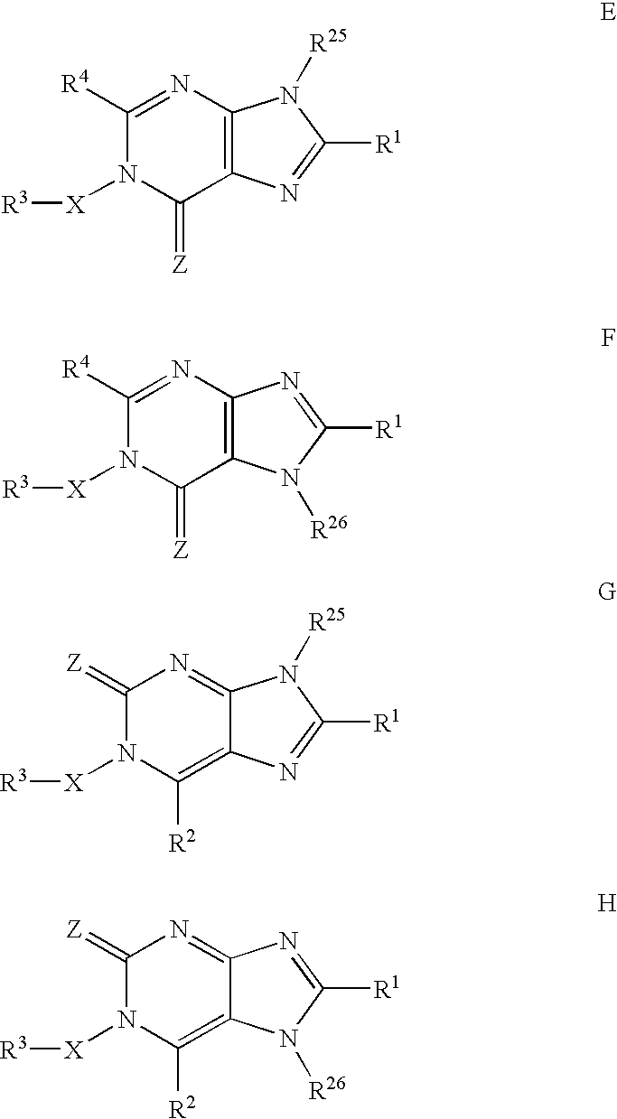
C1([R4])=NC2=C(C(=[Z])N1[X][R3])N=C([R1])N2[R25].C1([R4])=NC2=C(C(=[Z])N1[X][R3])N([R26])C([R1])=N2.C1(=[Z])N([X][R3])C([R2])=C2C(=N1)N([R25])C([R1])=N2.C1(=[Z])N([X][R3])C([R2])=C2C(=N1)N=C([R1])N2[R26]
